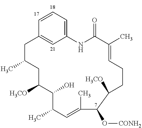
C1=CC=C2C=C1CC(C)CC([H3CO])C(O)C(C)C=C(C)C(O[CONH2])C([H3CO])CCC=C(C)C(=O)N2
